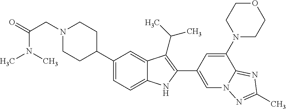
C1(C2CCN(CC(N(C)C)=O)CC2)=CC=C2C(=C1)C(C(C)C)=C(C1=CN3C(=NC(C)=N3)C(N3CCOCC3)=C1)N2
